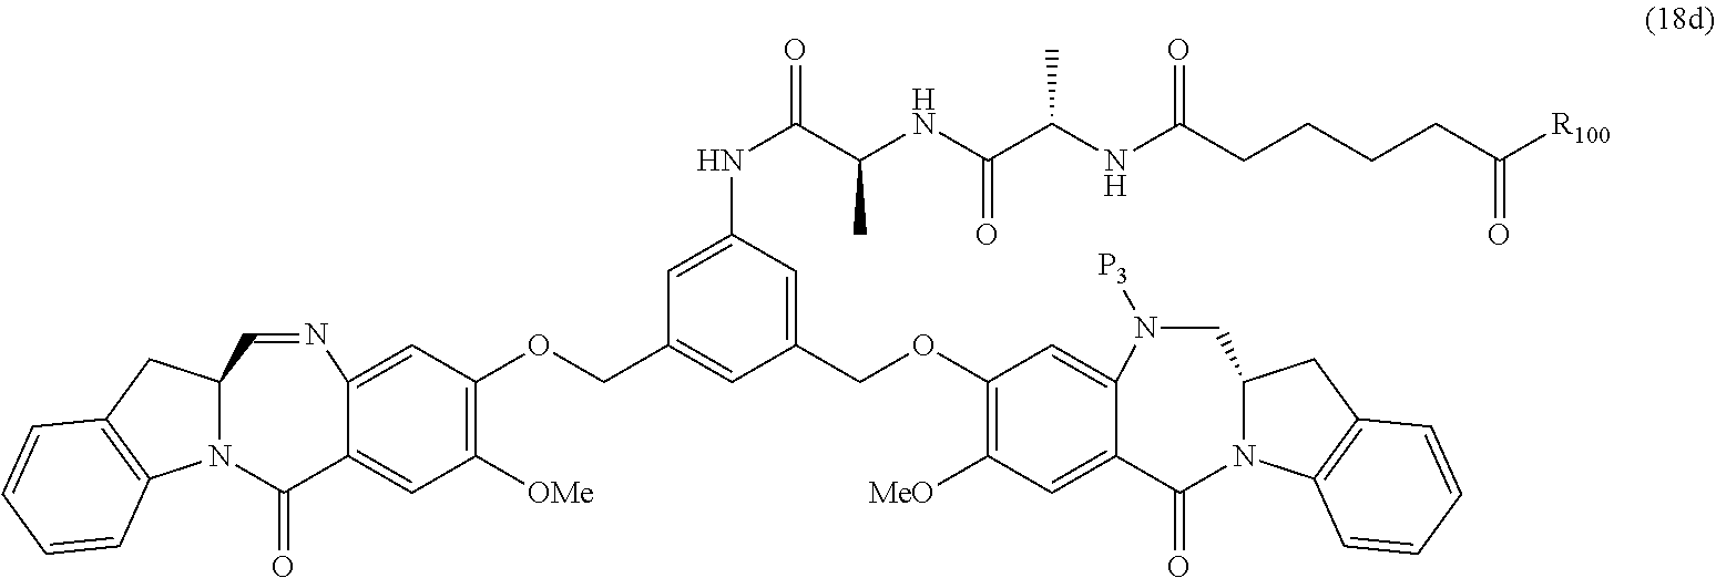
C1(COC2=C([MeO])C=C3C(=C2)N([P3])CC2N(C3=O)C3=C(C2)C=CC=C3)=CC(NC(C(NC(C(NC(CCCCC([R100])=O)=O)C)=O)C)=O)=CC(COC2=C([OMe])C=C3C(=C2)N=CC2N(C3=O)C3=C(C2)C=CC=C3)=C1
